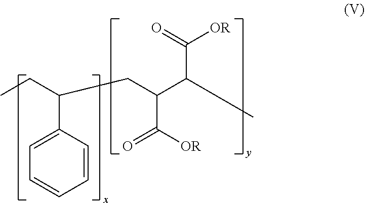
C(C(C(C)C(=O)[OR])C([OR])=O)C(CC)C1=CC=CC=C1
